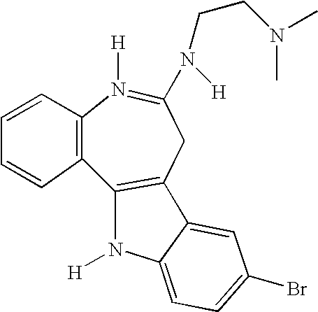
C1=CC2=C(C=C1)C1=C(CC(N([H])CCN(C)C)=N2[H])C2=CC(Br)=CC=C2N1[H]
